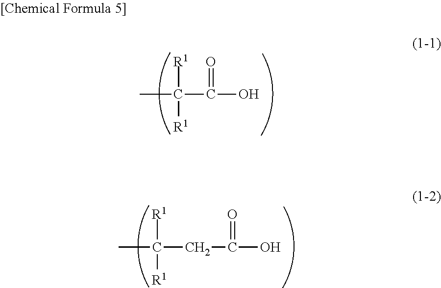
CC(C(O)=O)([R1])[R1].CC(CC(O)=O)([R1])[R1]
